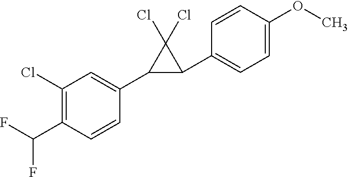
ClC1=C(C(F)F)C=CC(C2C(C3=CC=C(OC)C=C3)C2(Cl)Cl)=C1
